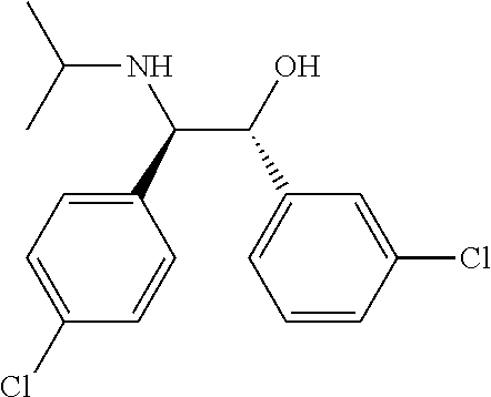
C1(C(C(O)C2=CC=CC(Cl)=C2)NC(C)C)=CC=C(Cl)C=C1
